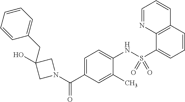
OC1(CC2=CC=CC=C2)CN(C(C2=CC=C(NS(C3=CC=CC4=C3N=CC=C4)(=O)=O)C(C)=C2)=O)C1
